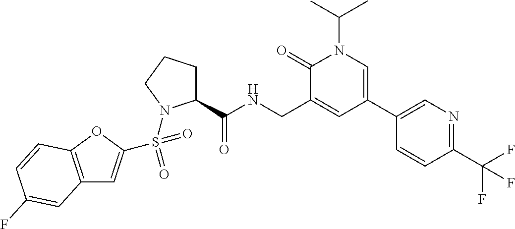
C12=C(OC(S(=O)(=O)N3C(C(NCC4=CC(C5=CN=C(C(F)(F)F)C=C5)=CN(C(C)C)C4=O)=O)CCC3)=C1)C=CC(F)=C2
